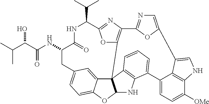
C1(C(C)C)NC(=O)C(NC(C(O)C(C)C)=O)CC2=CC=C3C(=C2)C24C(O3)NC3=C2C=CC=C3C2=CC=C([OMe])C3=C2C(=CN3)C2=CN=C(O2)C2=C4OC1=N2
